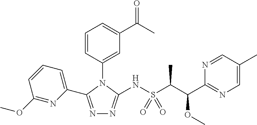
N1=C(C2=CC=CC(OC)=N2)N(C2=CC(C(C)=O)=CC=C2)C(NS(C(C(C2=NC=C(C)C=N2)OC)C)(=O)=O)=N1
